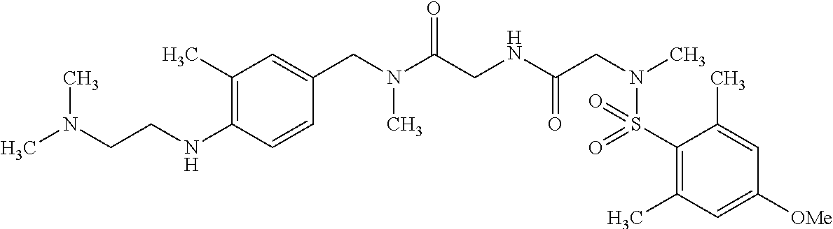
C1(S(N(CC(NCC(N(CC2=CC(C)=C(NCCN(C)C)C=C2)C)=O)=O)C)(=O)=O)=C(C)C=C([OMe])C=C1C
